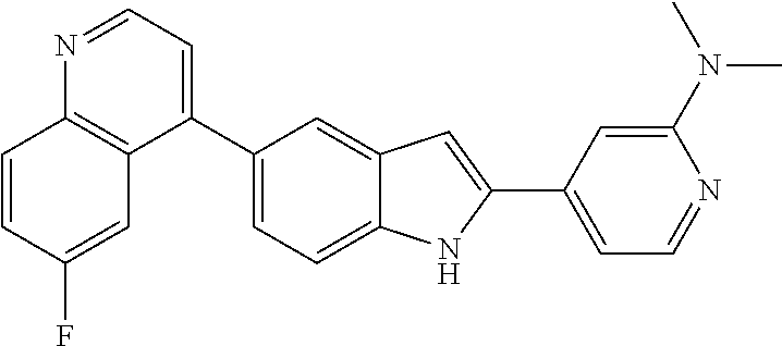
N1=CC=C(C2=CC=C3C(=C2)C=C(C2=CC=NC(N(C)C)=C2)N3)C2=C1C=CC(F)=C2
